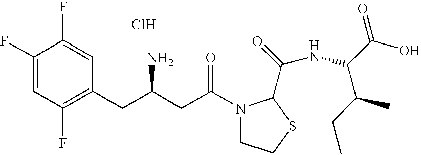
Cl.C1(F)=CC(F)=C(CC(CC(N2CCSC2C(=O)NC(C(=O)O)C(CC)C)=O)N)C=C1F
